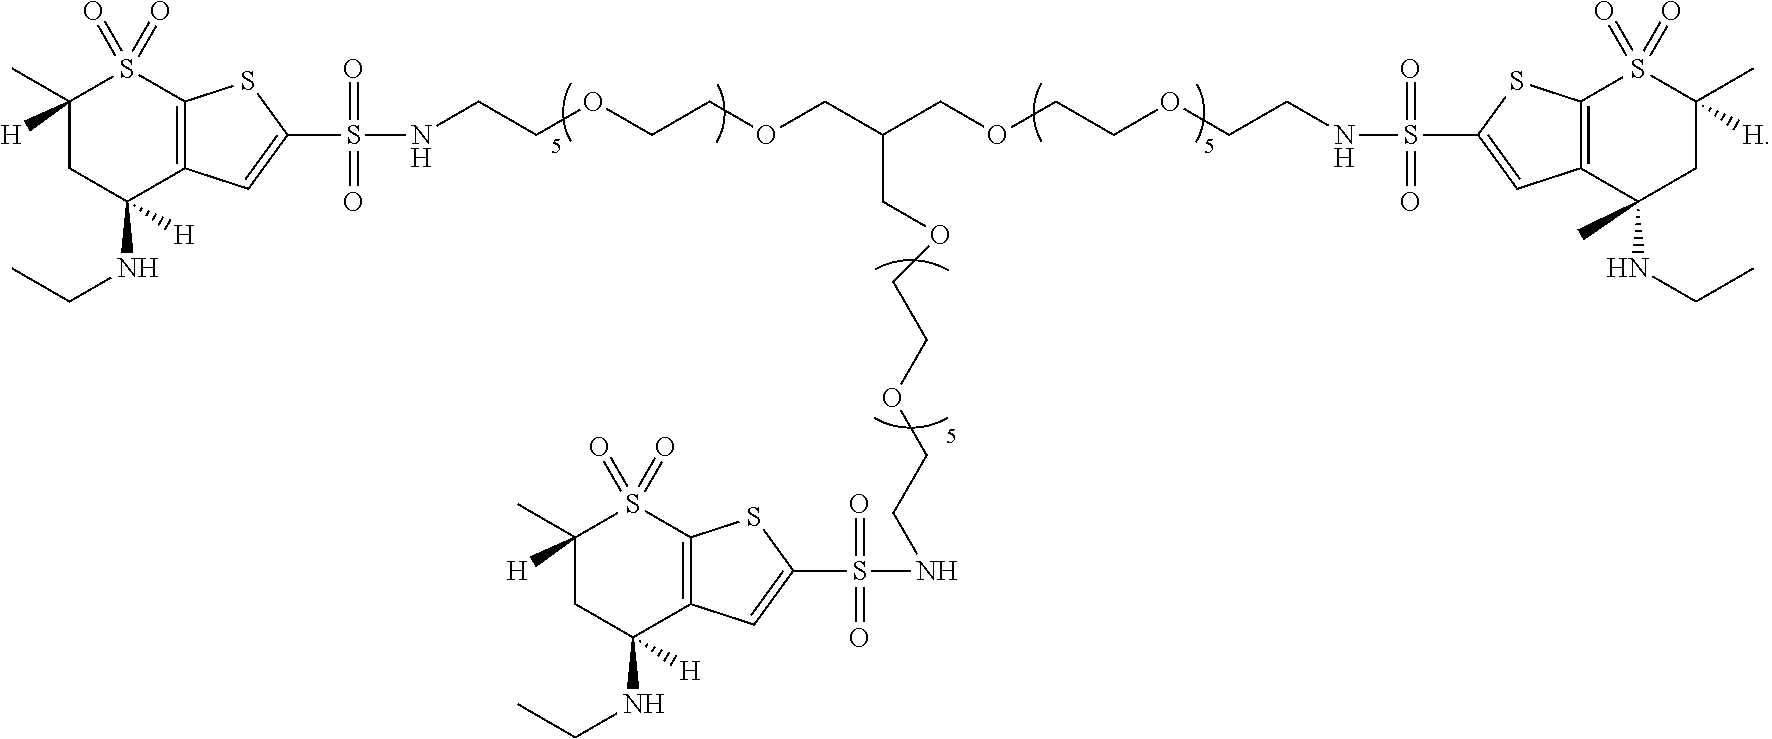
C1(C)([H])CC(NCC)([H])C2=C(S1(=O)=O)SC(S(NCCOCCOCC(COCCOCCNS(C1=CC3=C(S1)S(=O)(=O)C(C)([H])CC3(NCC)C)(=O)=O)COCCOCCNS(C1=CC3=C(S1)S(=O)(=O)C(C)([H])CC3(NCC)[H])(=O)=O)(=O)=O)=C2
